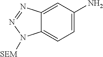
C1=C(N)C=C2C(=C1)N([SEM])N=N2
